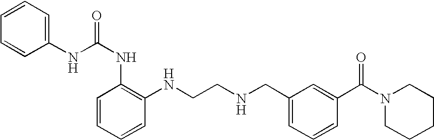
C1=CC=C(NC(NC2=C(NCCNCC3=CC=CC(C(N4CCCCC4)=O)=C3)C=CC=C2)=O)C=C1
